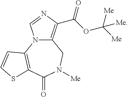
C12=C(C(OC([Me])([Me])[Me])=O)N=CN1C1=C(C(=O)N([Me])C2)SC=C1
